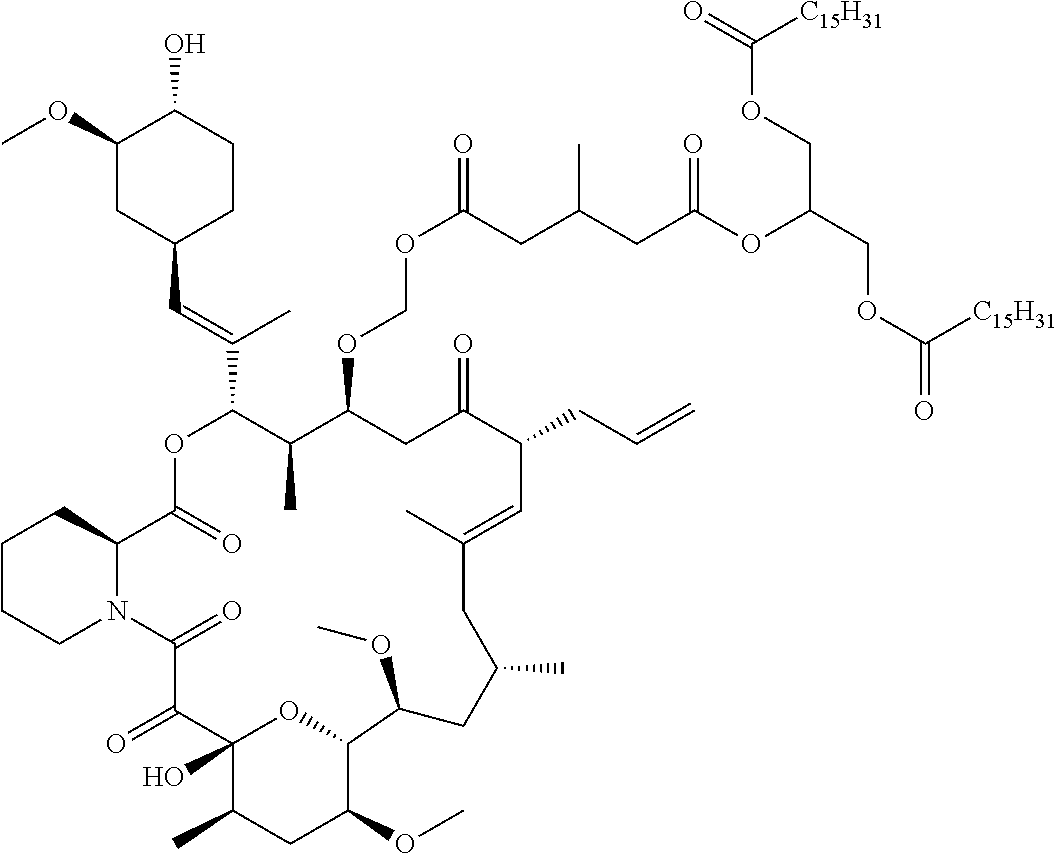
C1CCN2C(C1)C(=O)OC(C(=CC1CCC(O)C(OC)C1)C)C(C)C(OCOC(=O)CC(CC(OC(COC(=O)[C15H31])COC(=O)[C15H31])=O)C)CC(=O)C(CC=C)C=C(C)CC(C)CC(OC)C1C(OC)CC(C)C(O)(C(=O)C2=O)O1
